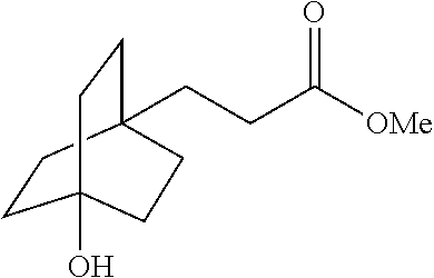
OC12CCC(CCC([OMe])=O)(CC1)CC2
